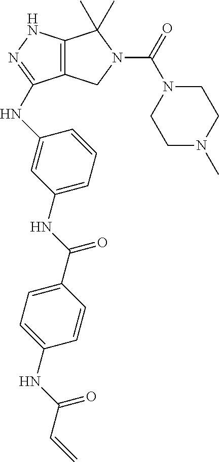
C12=C(NN=C1NC1=CC(NC(C3=CC=C(NC(C=C)=O)C=C3)=O)=CC=C1)C(C)(C)N(C(=O)N1CCN(C)CC1)C2
